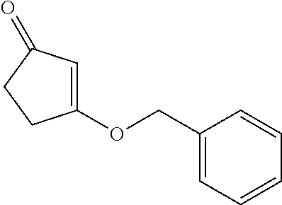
C1(OCC2=CC=CC=C2)=CC(=O)CC1
